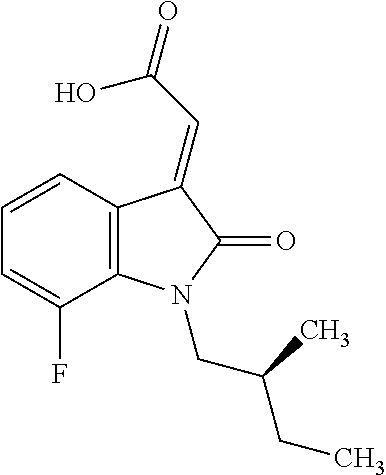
C1=CC=C(F)C2=C1C(=CC(=O)O)C(=O)N2CC(CC)C
